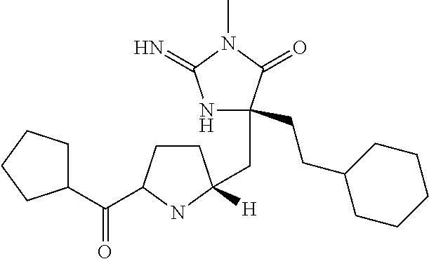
N1C(CCC2CCCCC2)(CC2([H])CCC(C(C3CCCC3)=O)N2)C(=O)N(C)C1=N
